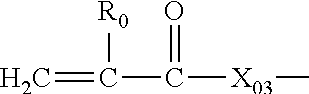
C=C([R0])C(=O)[X03]C
